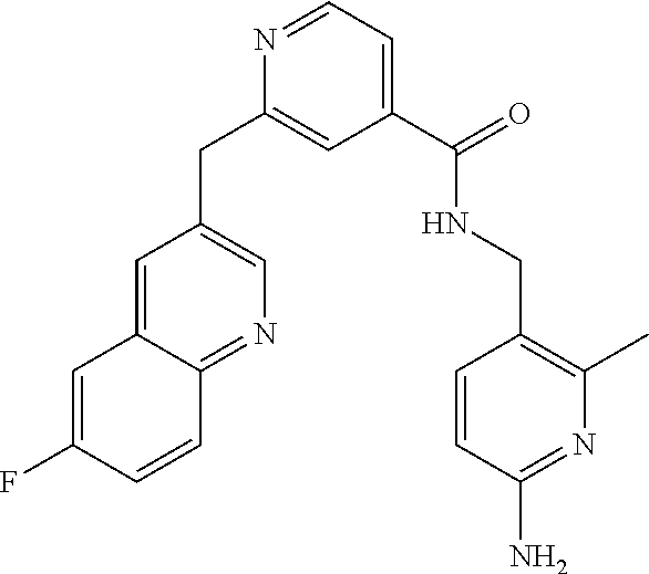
C1=C2C(=NC=C1CC1=CC(C(=O)NCC3=C(C)N=C(N)C=C3)=CC=N1)C=CC(F)=C2
